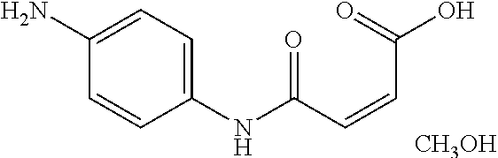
C1(NC(C=CC(O)=O)=O)=CC=C(N)C=C1.[CH3OH]
